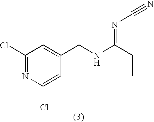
C1(Cl)=NC(Cl)=CC(CNC(CC)=NC#N)=C1
